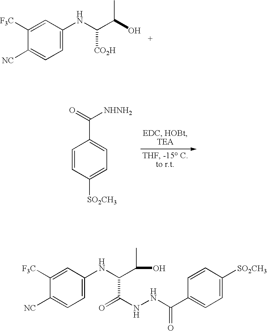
C1([F3C])=CC(NC([CO2H])C(O)C)=CC=C1[NC].C1=CC([SO2CH3])=CC=C1C(=O)[NHNH2].C1=C(NC(C(C)O)C(=O)NNC(C2=CC=C([SO2CH3])C=C2)=O)C=C([F3C])C([NC])=C1
